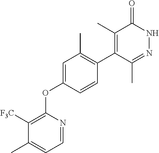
C1=C(OC2=C([F3C])C(C)=CC=N2)C=CC(C2=C(C)C(=O)NN=C2C)=C1C
